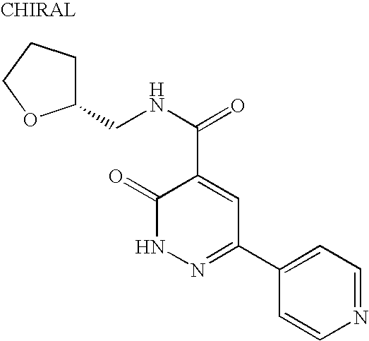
C1=CN=CC=C1C1=NNC(=O)C(C(NCC2CCCO2)=O)=C1
